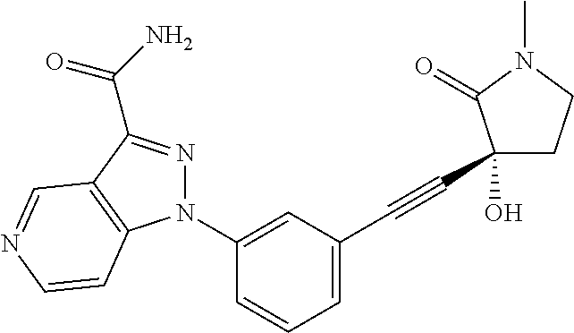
C1(N2N=C(C(=O)N)C3=C2C=CN=C3)=CC(C#CC2(O)CCN(C)C2=O)=CC=C1
